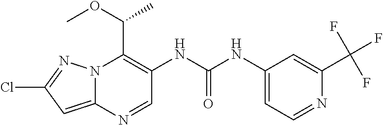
N12C(=CC(Cl)=N1)N=CC(NC(NC1=CC=NC(C(F)(F)F)=C1)=O)=C2C(OC)C
